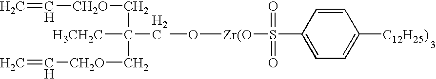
C=C[CH2O]CC([H3CH2C])(C[CH2O]C=C)CO[Zr(O]S(C1=CC=C([C12H25)])C=C1)(=O)=O
